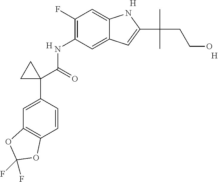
C1(NC(C2(C3=CC4=C(C=C3)OC(F)(F)O4)CC2)=O)=C(F)C=C2C(=C1)C=C(C(C)(CCO)C)N2.[H].[H].[H]
